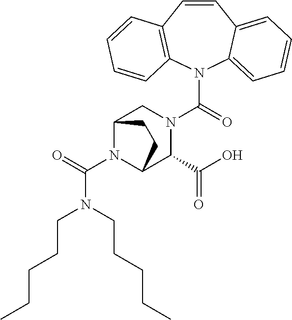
C(N1C2C(C(O)=O)N(C(N3C4=CC=CC=C4C=CC4=C3C=CC=C4)=O)CC1CC2)(=O)N(CCCCC)CCCCC
